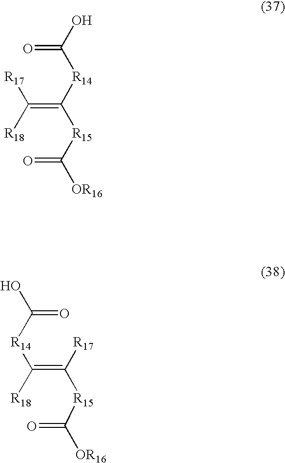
O=C(O)[R14]C([R15]C([OR16])=O)=C([R18])[R17].O=C(O)[R14]C([R18])=C([R15]C([OR16])=O)[R17]
